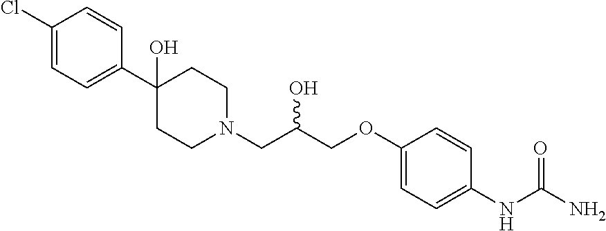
C1=C(Cl)C=CC(C2(O)CCN(CC(COC3=CC=C(NC(N)=O)C=C3)O)CC2)=C1
